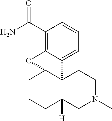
C1CCC2([H])C3(C1OC1=C(C(N)=O)C=CC=C31)CCN(C)C2
